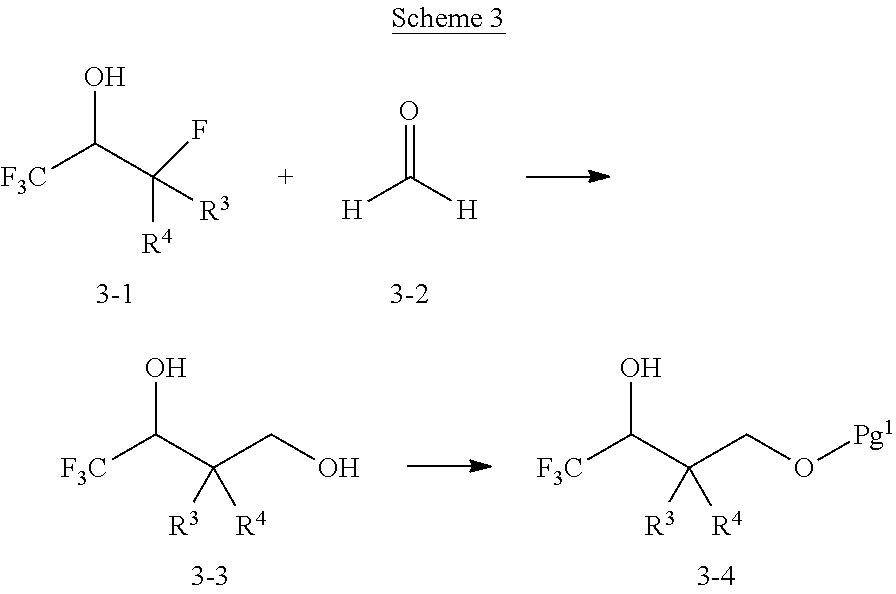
[H]C([H])=O.[F3C]C(C([R3])([R4])F)O.[F3C]C(C(CO[Pg1])([R3])[R4])O.[F3C]C(C(CO)([R3])[R4])O
